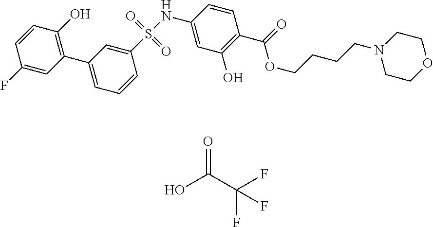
OC(C(F)(F)F)=O.C1(S(NC2=CC(O)=C(C(=O)OCCCCN3CCOCC3)C=C2)(=O)=O)=CC(C2=C(O)C=CC(F)=C2)=CC=C1
